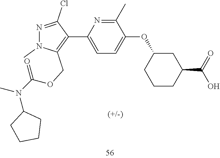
N1=C(Cl)C(C2=CC=C(OC3CCCC(C(O)=O)C3)C(C)=N2)=C(COC(N(C)C2CCCC2)=O)N1C
